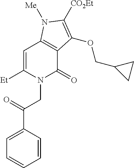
C1=C([Et])N(CC(C2=CC=CC=C2)=O)C(=O)C2=C1N([Me])C([CO2Et])=C2OCC1CC1
